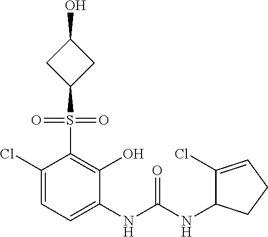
C1(Cl)=CC=C(NC(NC2C(Cl)=CCC2)=O)C(O)=C1S(=O)(=O)C1CC(O)C1
